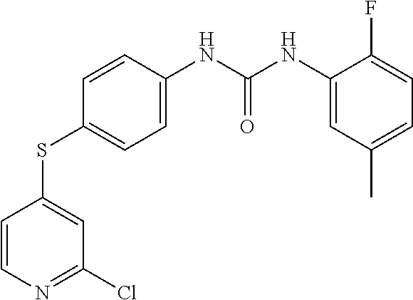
C1(SC2=CC(Cl)=NC=C2)=CC=C(NC(NC2=CC(C)=CC=C2F)=O)C=C1
